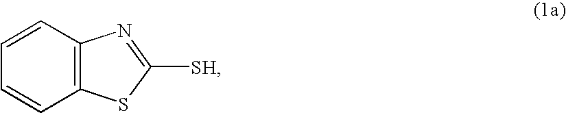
C1=CC2=C(C=C1)SC([SH])=N2
